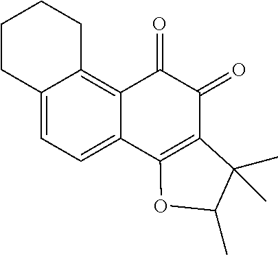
C12=CC=C3C(=C1CCCC2)C(=O)C(=O)C1=C3OC(C)C1(C)C
